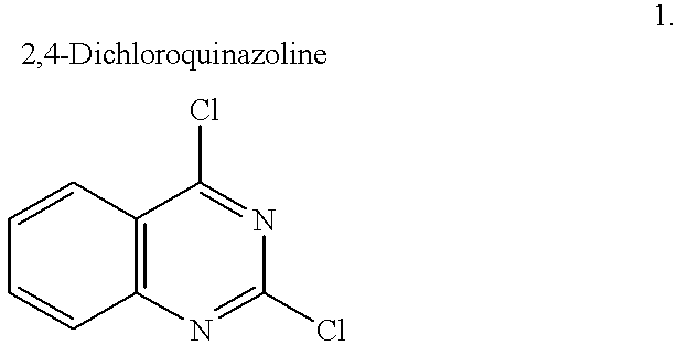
C12=C(N=C(Cl)N=C1Cl)C=CC=C2
